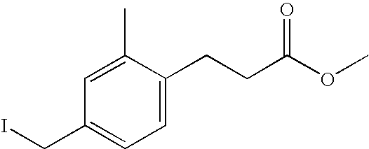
C1=C(CCC(OC)=O)C(C)=CC(CI)=C1
